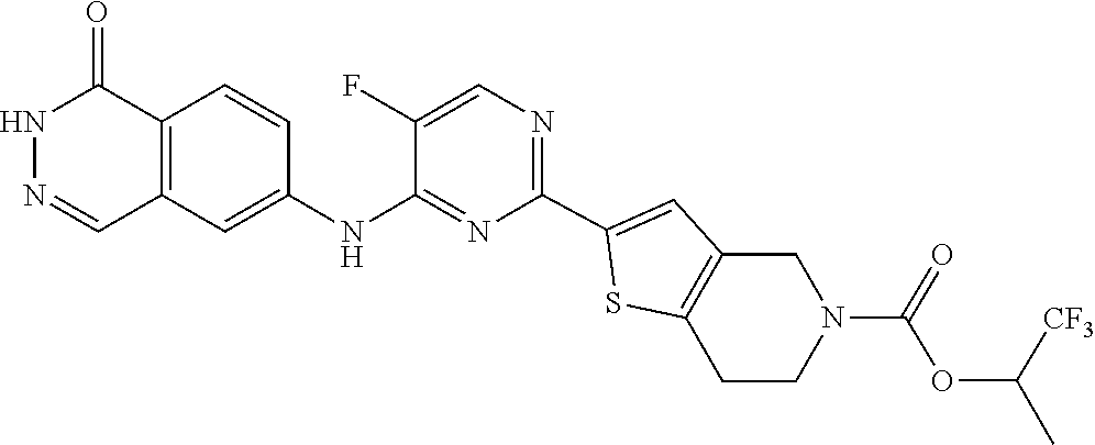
C1(F)=CN=C(C2=CC3=C(CCN(C(OC(C)[CF3])=O)C3)S2)N=C1NC1=CC2=C(C=C1)C(=O)NN=C2
